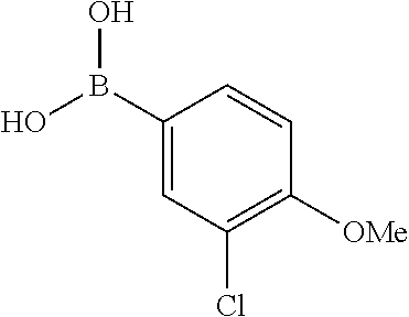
C1(B(O)O)=CC(Cl)=C([OMe])C=C1
